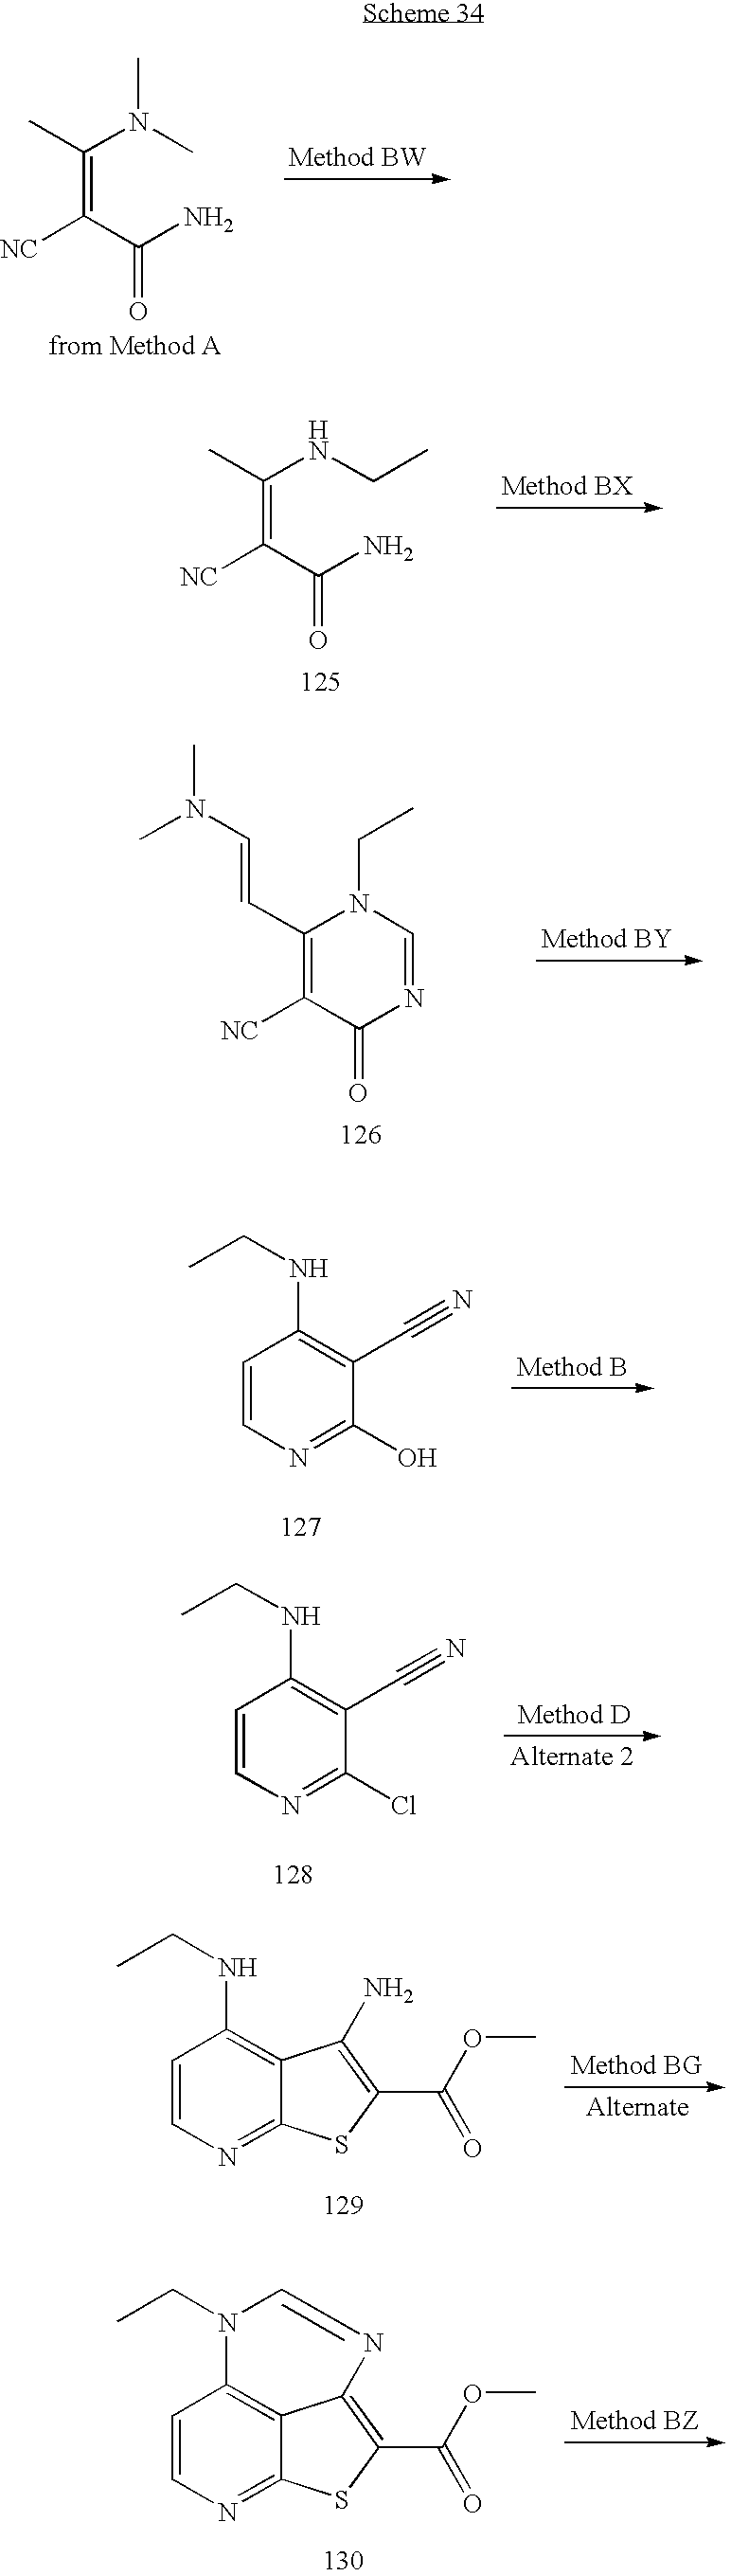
C(=C(C(N)=O)[NC])(C)N(C)C.C(=C(C(N)=O)[NC])(C)NCC.C1(C=CN(C)C)=C([NC])C(=O)N=CN1CC.C1=CN=C(O)C(C#N)=C1NCC.C1=CN=C(Cl)C(C#N)=C1NCC.C1=CN=C2C(=C1NCC)C(N)=C(C(=O)OC)S2.C1=CN=C2C3=C1N(CC)C=NC3=C(C(=O)OC)S2
